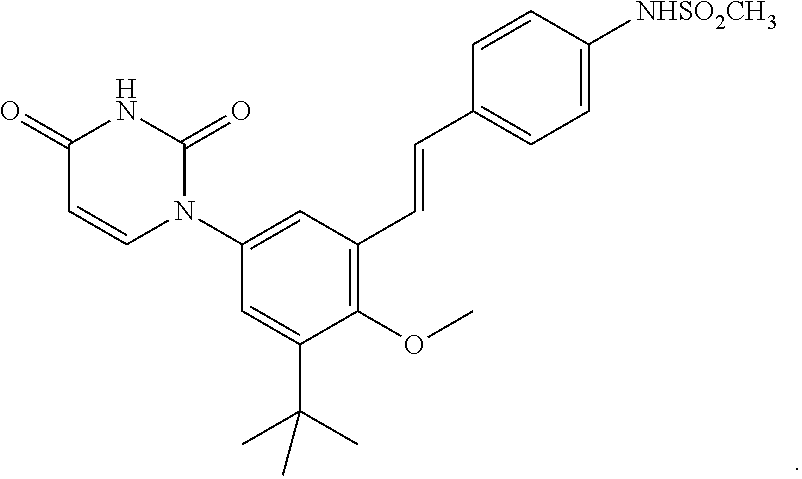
C1=CC([NHSO2CH3])=CC=C1C=CC1=C(OC)C(C(C)(C)C)=CC(N2C(=O)NC(=O)C=C2)=C1
